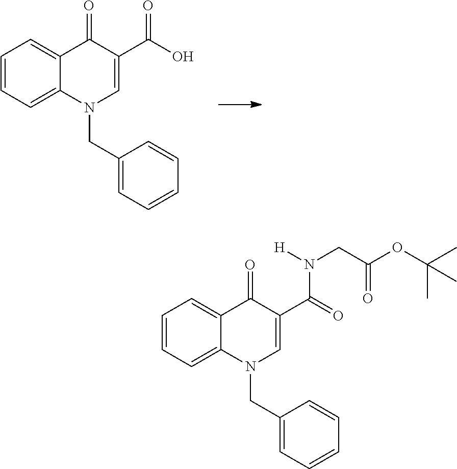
C1=CC=C2C(=C1)C(=O)C(C(O)=O)=CN2CC1=CC=CC=C1.C1=CC=C2C(=C1)C(=O)C(C(=O)N([H])CC(OC(C)(C)C)=O)=CN2CC1=CC=CC=C1
